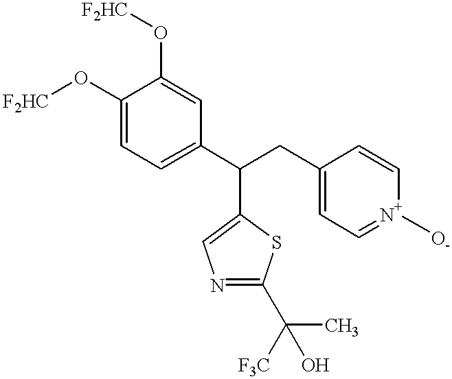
C(C1=CN=C(C(C)([F3C])O)S1)(C1=CC=C(O[F2HC])C(O[F2HC])=C1)CC1=CC=[N+]([O-])C=C1
